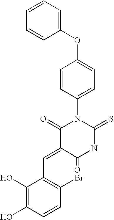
C1(OC2=CC=C(N3C(=O)C(=CC4=C(Br)C=CC(O)=C4O)C(=O)NC3=S)C=C2)=CC=CC=C1
